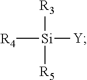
[R4][Si]([Y])([R3])[R5]
